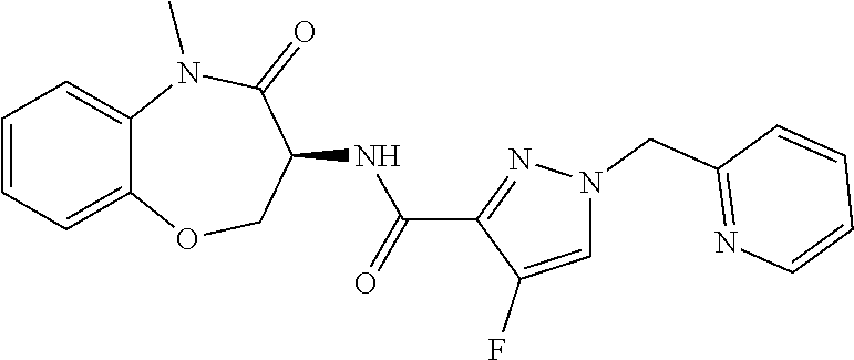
C12=CC=CC=C1N(C)C(=O)C(NC(C1=NN(CC3=NC=CC=C3)C=C1F)=O)CO2
